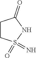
C1CS(=O)(=N)NC1=O
